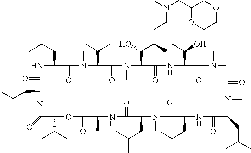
N1C(CC(C)C)C(=O)N(C)C(C(C)C)C(=O)N(C)C(C(C(CCN(C)CC2OCCOC2)C)O)C(=O)NC(C(C)O)C(=O)N(C)CC(=O)N(C)C(CC(C)C)C(=O)NC(CC(C)C)C(=O)N(C)C(CC(C)C)C(=O)NC(C)C(=O)OC(C(C)C)C(=O)N(C)C(CC(C)C)C1=O
